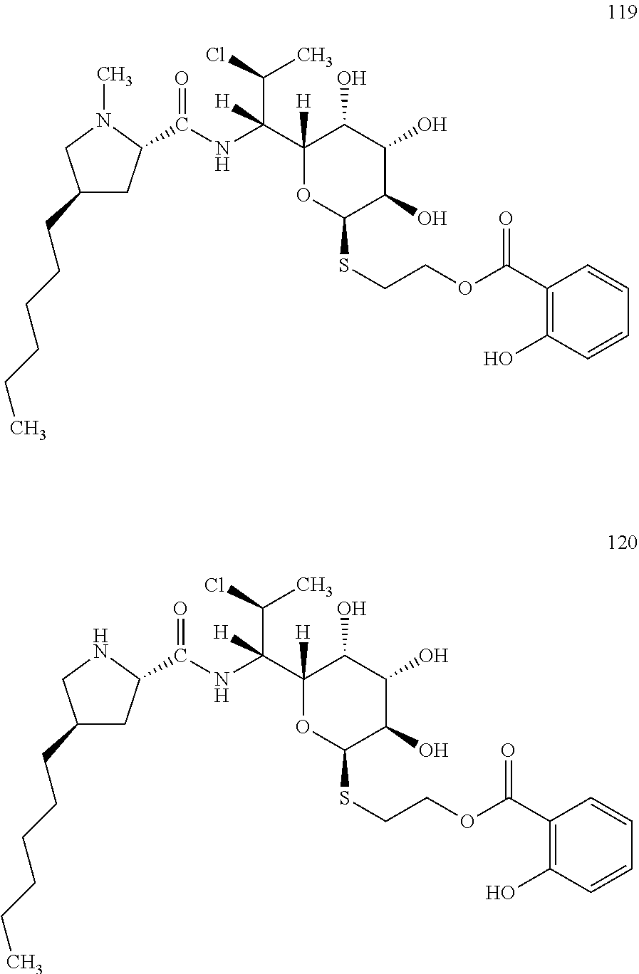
C1(CCCCCC)CC(C(NC(C2([H])C(O)C(O)C(O)C(SCCOC(C3=C(O)C=CC=C3)=O)O2)(C(Cl)C)[H])=O)N(C)C1.C1(CCCCCC)CC(C(NC(C2([H])C(O)C(O)C(O)C(SCCOC(C3=C(O)C=CC=C3)=O)O2)(C(Cl)C)[H])=O)NC1
